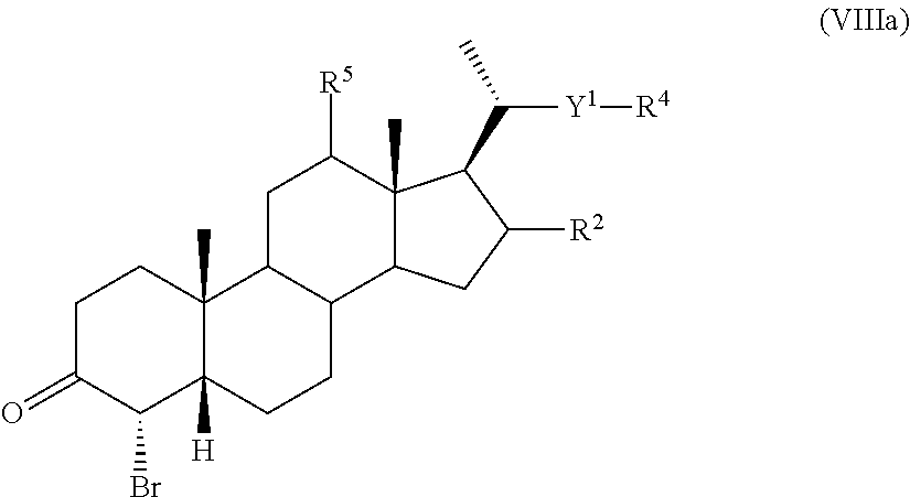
C1C(=O)C(Br)C2([H])C(C)(C1)C1C(CC2)C2C(C)(C([R5])C1)C(C(C)[Y1][R4])C([R2])C2
